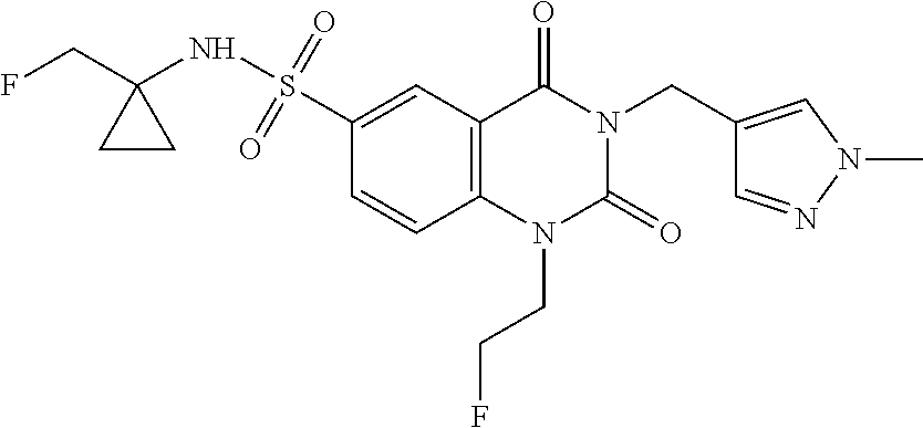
FCCN1C(=O)N(CC2=CN(C)N=C2)C(=O)C2=C1C=CC(S(NC1(CF)CC1)(=O)=O)=C2
